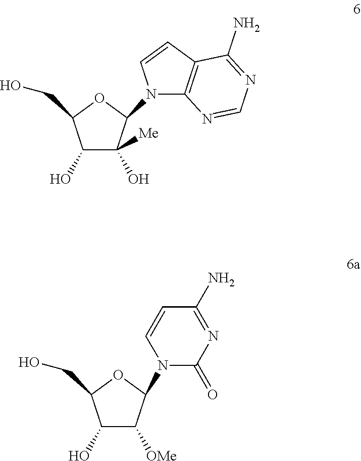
C1(O)C([Me])(O)C(N2C3=C(C=C2)C(N)=NC=N3)OC1CO.C1(O)C([OMe])C(N2C(=O)N=C(N)C=C2)OC1CO
